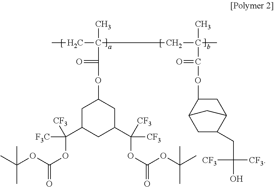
CCC(C)(CC(C)(C)C(=O)OC1C2CC(CC([CF3])([CF3])O)C(C1)C2)C(=O)OC1CC(C(OC(=O)OC(C)(C)C)([F3C])[CF3])CC(C([CF3])([CF3])OC(OC(C)(C)C)=O)C1
